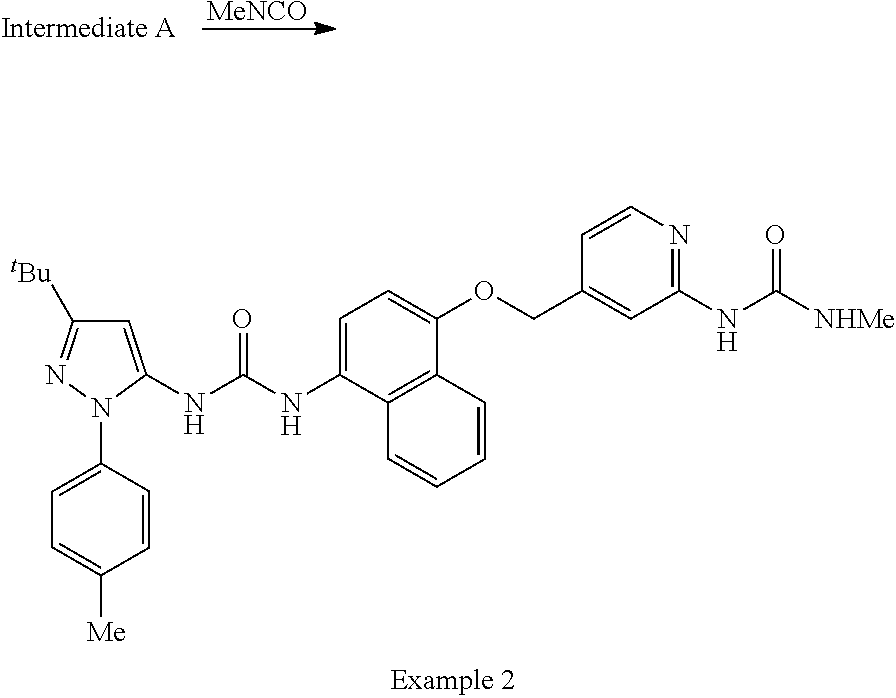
[MeNCO].C1=C(NC(NC2=CC=C(OCC3=CC(NC([NHMe])=O)=NC=C3)C3=C2C=CC=C3)=O)N(C2=CC=C([Me])C=C2)N=C1[tBu]
